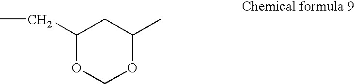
C1(CC)OCOC(C)C1
